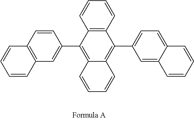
C1=CC2=C(C=C1)C=CC(C1=C3C(=C(C4=CC=C5C(=C4)C=CC=C5)C4=C1C=CC=C4)C=CC=C3)=C2
